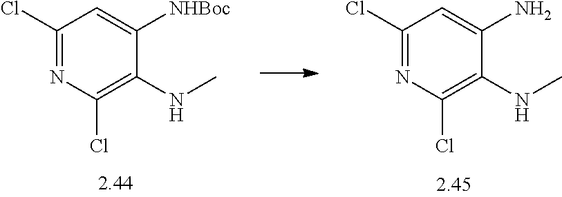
C1(Cl)=NC(Cl)=C(NC)C(N)=C1.C1(Cl)=NC(Cl)=C(NC)C([NHBoc])=C1
